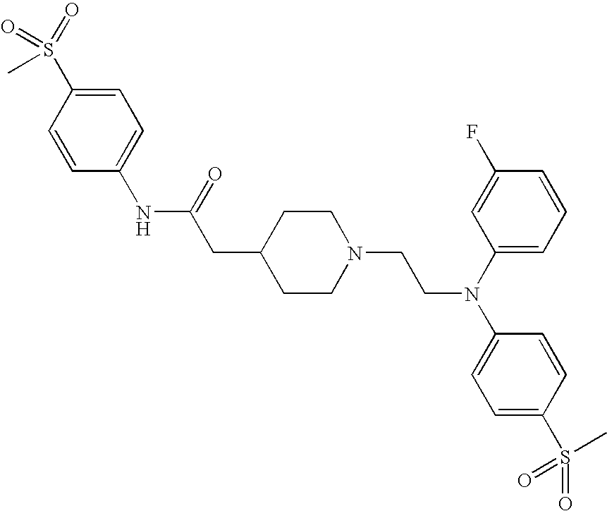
C1=CC(S(=O)(=O)C)=CC=C1NC(CC1CCN(CCN(C2=CC=C(S(=O)(C)=O)C=C2)C2=CC=CC(F)=C2)CC1)=O
